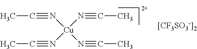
[Cu](N#CC)(N#CC)(N#CC)N#CC.[[CF3SO3-]2]
